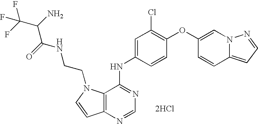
C12=C(N=CN=C1NC1=CC(Cl)=C(OC3=CN4C(=CC=N4)C=C3)C=C1)C=CN2CCNC(C(C(F)(F)F)N)=O.[2HCl]
